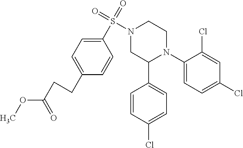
C1(N2CCN(S(=O)(=O)C3=CC=C(CCC(OC)=O)C=C3)CC2C2=CC=C(Cl)C=C2)=CC=C(Cl)C=C1Cl
